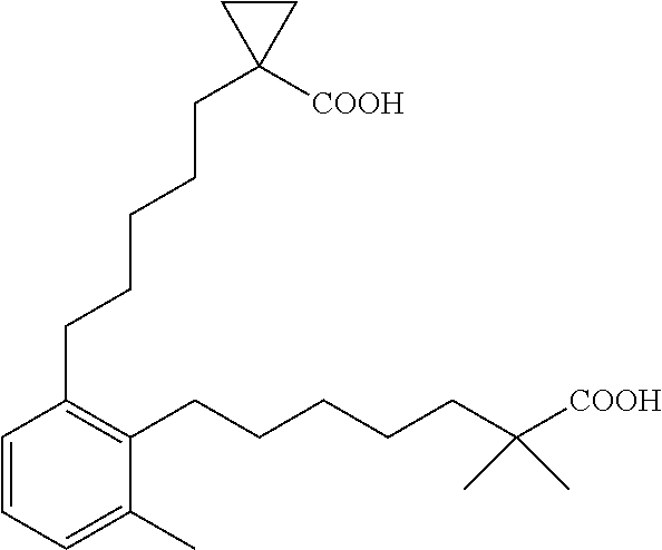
C1(CCCCCC2([COOH])CC2)=C(CCCCCC([COOH])(C)C)C(C)=CC=C1
